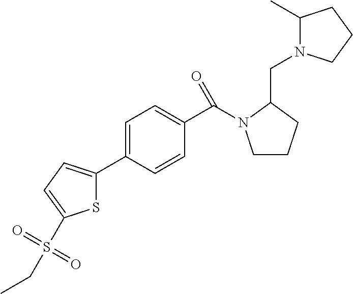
S1C(C2=CC=C(C(=O)N3CCCC3CN3C(C)CCC3)C=C2)=CC=C1S(=O)(=O)CC
